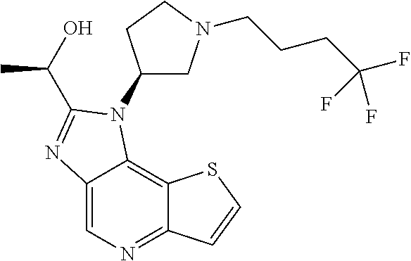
C12=CN=C3C(=C1N(C1CN(CCCC(F)(F)F)CC1)C(C(C)O)=N2)SC=C3
